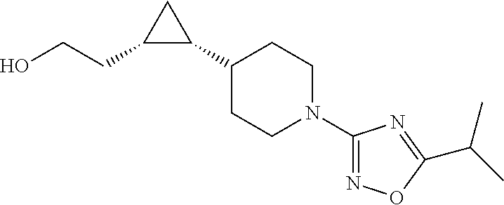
C1(CCO)C(C2CCN(C3=NOC(C(C)C)=N3)CC2)C1
